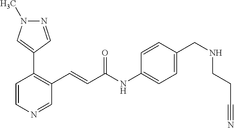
C1=CN=CC(C=CC(=O)NC2=CC=C(CNCCC#N)C=C2)=C1C1=CN(C)N=C1
